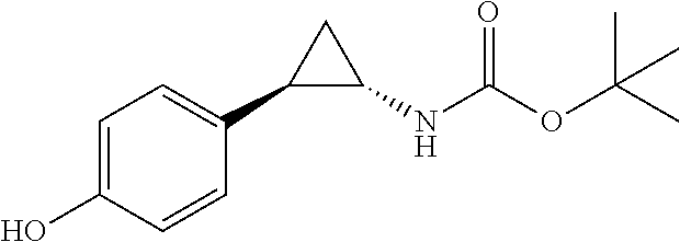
C1=C(O)C=CC(C2C(NC(OC(C)(C)C)=O)C2)=C1
